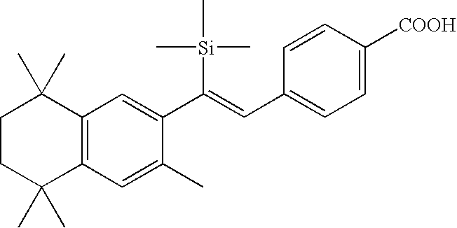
C1CC(C)(C)C2=C(C1(C)C)C=C(C(=CC1=CC=C([COOH])C=C1)[Si](C)(C)C)C(C)=C2
